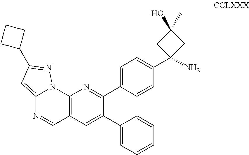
C12=CC(C3CCC3)=NN1C1=C(C=N2)C=C(C2=CC=CC=C2)C(C2=CC=C(C3(N)CC(O)(C)C3)C=C2)=N1
